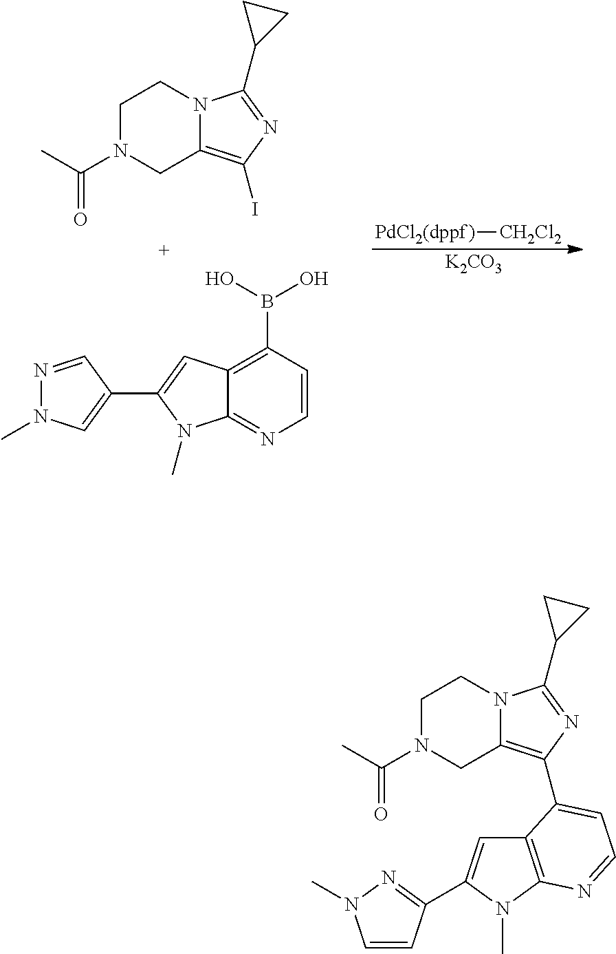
[PdCl2(dppf)][CH2Cl2].[K2CO3].C1N(C(C)=O)CC2=C(I)N=C(C3CC3)N2C1.C1=CC(B(O)O)=C2C(=N1)N(C)C(C1=CN(C)N=C1)=C2.C1N(C(C)=O)CC2=C(C3=CC=NC4=C3C=C(C3=NN(C)C=C3)N4C)N=C(C3CC3)N2C1
